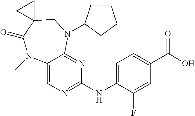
C12=CN=C(NC3=CC=C(C(O)=O)C=C3F)N=C1N(C1CCCC1)CC1(C(=O)N2C)CC1
